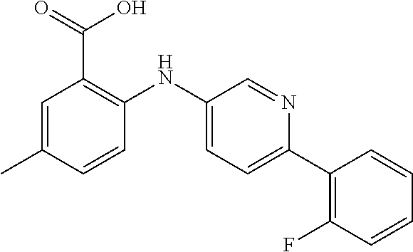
C1=C(C)C=CC(NC2=CC=C(C3=C(F)C=CC=C3)N=C2)=C1C(=O)O
